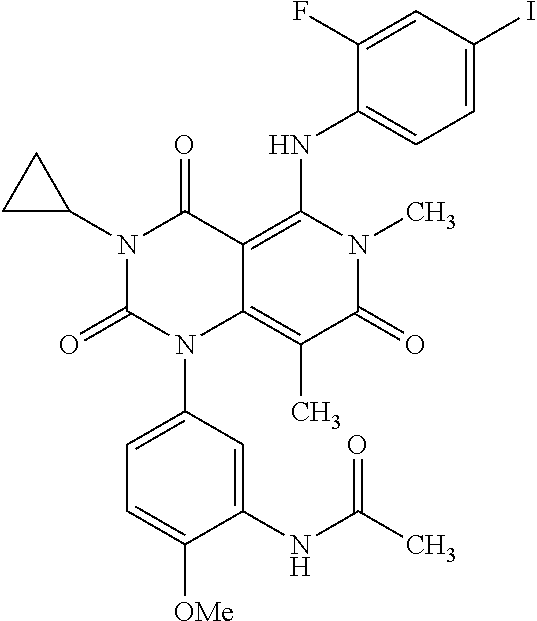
N1(C2CC2)C(=O)N(C2=CC=C([OMe])C(NC(C)=O)=C2)C2=C(C)C(=O)N(C)C(NC3=CC=C(I)C=C3F)=C2C1=O
